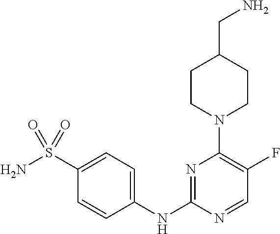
C1CN(C2=C(F)C=NC(NC3=CC=C(S(N)(=O)=O)C=C3)=N2)CCC1CN
